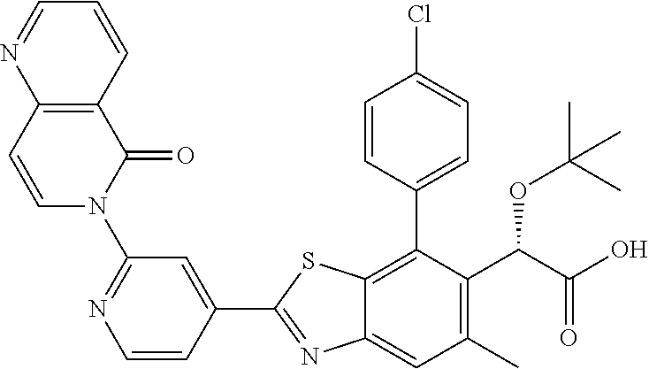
C1(C2=NC3=CC(C)=C(C(OC(C)(C)C)C(=O)O)C(C4=CC=C(Cl)C=C4)=C3S2)=CC(N2C(=O)C3=C(C=C2)N=CC=C3)=NC=C1
